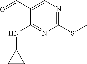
N1=C(SC)N=C(NC2CC2)C(C=O)=C1
